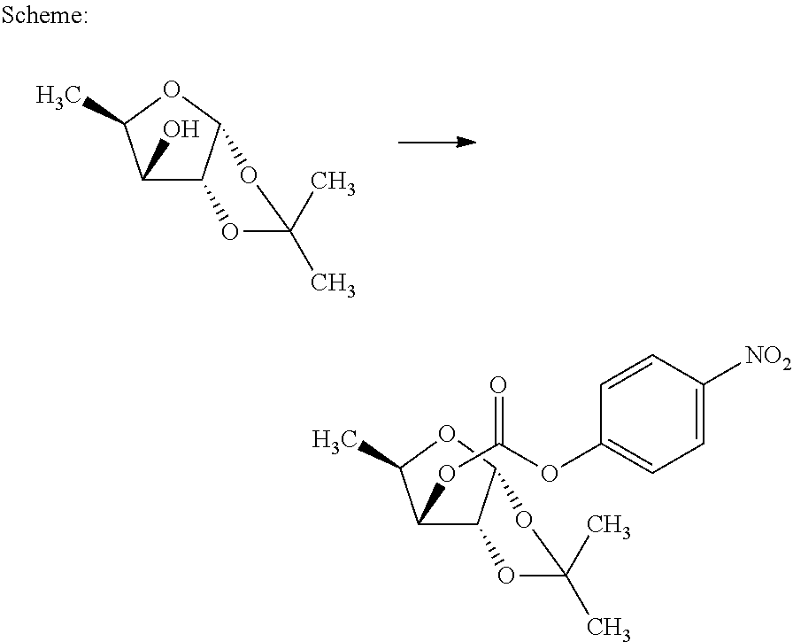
C1(O)C2C(OC1C)OC(C)(C)O2.C1(OC(OC2=CC=C([NO2])C=C2)=O)C2C(OC1C)OC(C)(C)O2
